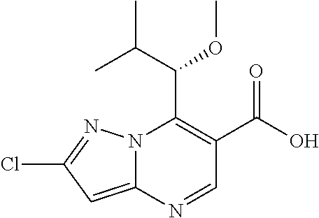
N12C(=CC(Cl)=N1)N=CC(C(O)=O)=C2C(C(C)C)OC
